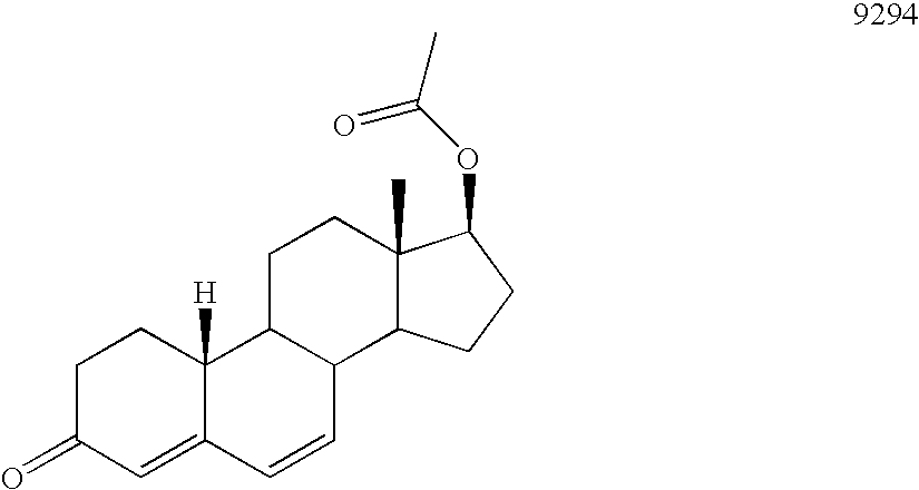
C12=CC(=O)CCC1([H])C1C(C=C2)C2C(C)(CC1)C(OC(C)=O)CC2
